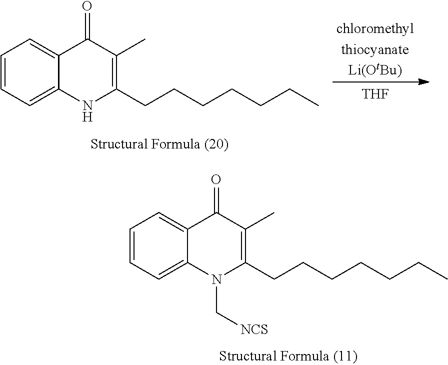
[chloromethylthiocyanateLi(OtBu)].[THF].C1=CC=C2C(=C1)C(=O)C(C)=C(CCCCCCC)N2.C1=CC=C2C(=C1)C(=O)C(C)=C(CCCCCCC)N2C[NCS]
